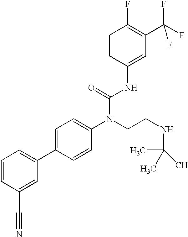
C1=CC(C#N)=CC(C2=CC=C(N(CCNC(C)(C)C)C(=O)NC3=CC(C(F)(F)F)=C(F)C=C3)C=C2)=C1
